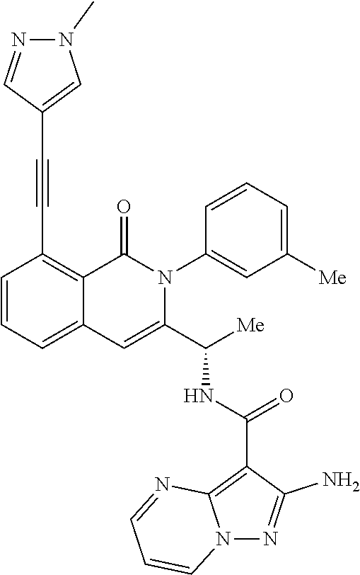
C1=CC=C2C(=C1C#CC1=CN(C)N=C1)C(=O)N(C1=CC([Me])=CC=C1)C(C([Me])NC(=O)C1=C3N(N=C1N)C=CC=N3)=C2
